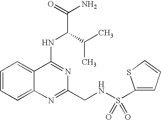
C12=CC=CC=C1C(NC(C(N)=O)C(C)C)=NC(CNS(=O)(=O)C1=CC=CS1)=N2
